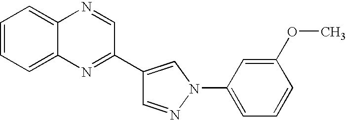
C1=NN(C2=CC=CC(OC)=C2)C=C1C1=NC2=CC=CC=C2N=C1
